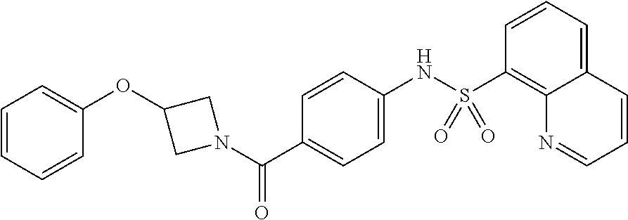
C1(OC2CN(C(C3=CC=C(NS(C4=C5C(=CC=C4)C=CC=N5)(=O)=O)C=C3)=O)C2)=CC=CC=C1
